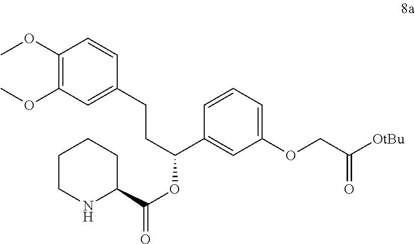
C1=CC(CCC(OC(=O)C2NCCCC2)C2=CC(OCC([OtBu])=O)=CC=C2)=CC(OC)=C1OC
